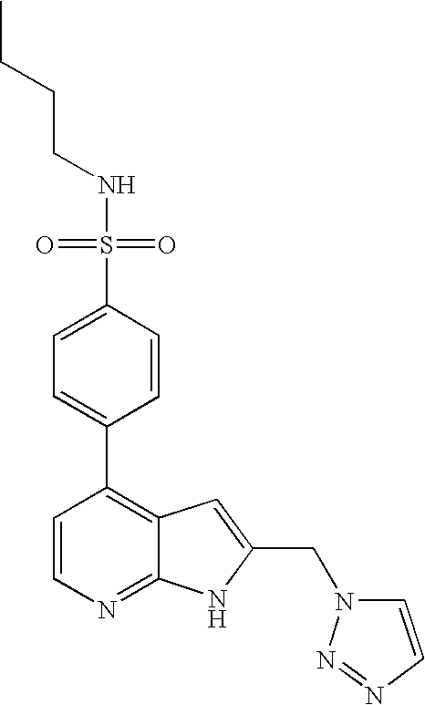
S(C1=CC=C(C2=C3C(=NC=C2)NC(CN2C=CN=N2)=C3)C=C1)(=O)(=O)NCCCC
